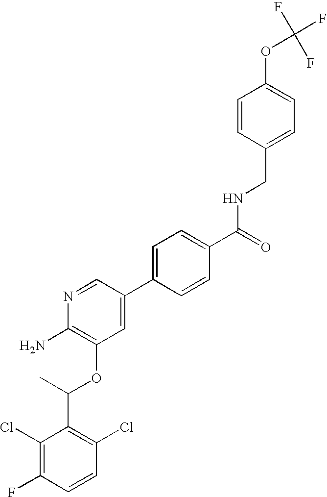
C1(Cl)=C(F)C=CC(Cl)=C1C(C)OC1=C(N)N=CC(C2=CC=C(C(=O)NCC3=CC=C(OC(F)(F)F)C=C3)C=C2)=C1
